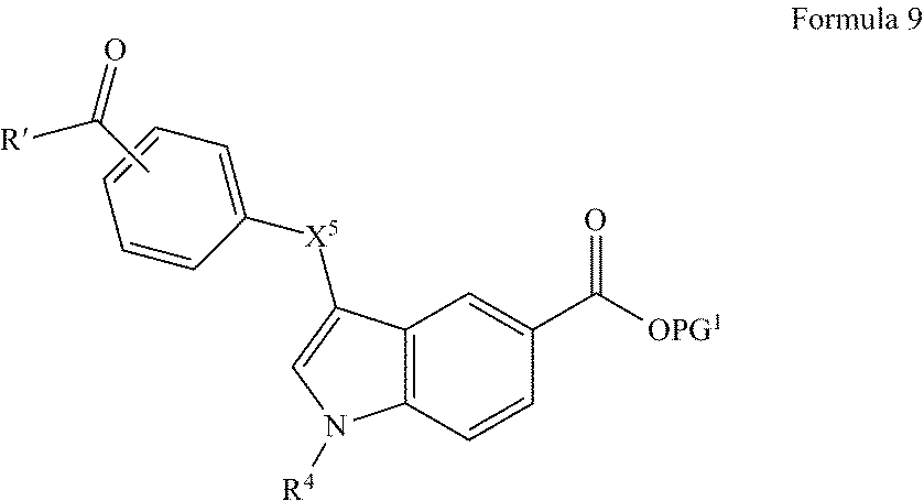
C1=CC2=C(C=C1C([OPG1])=O)C([X5]C1=CC=CC=C1)=CN2[R4].CC([R])=O
